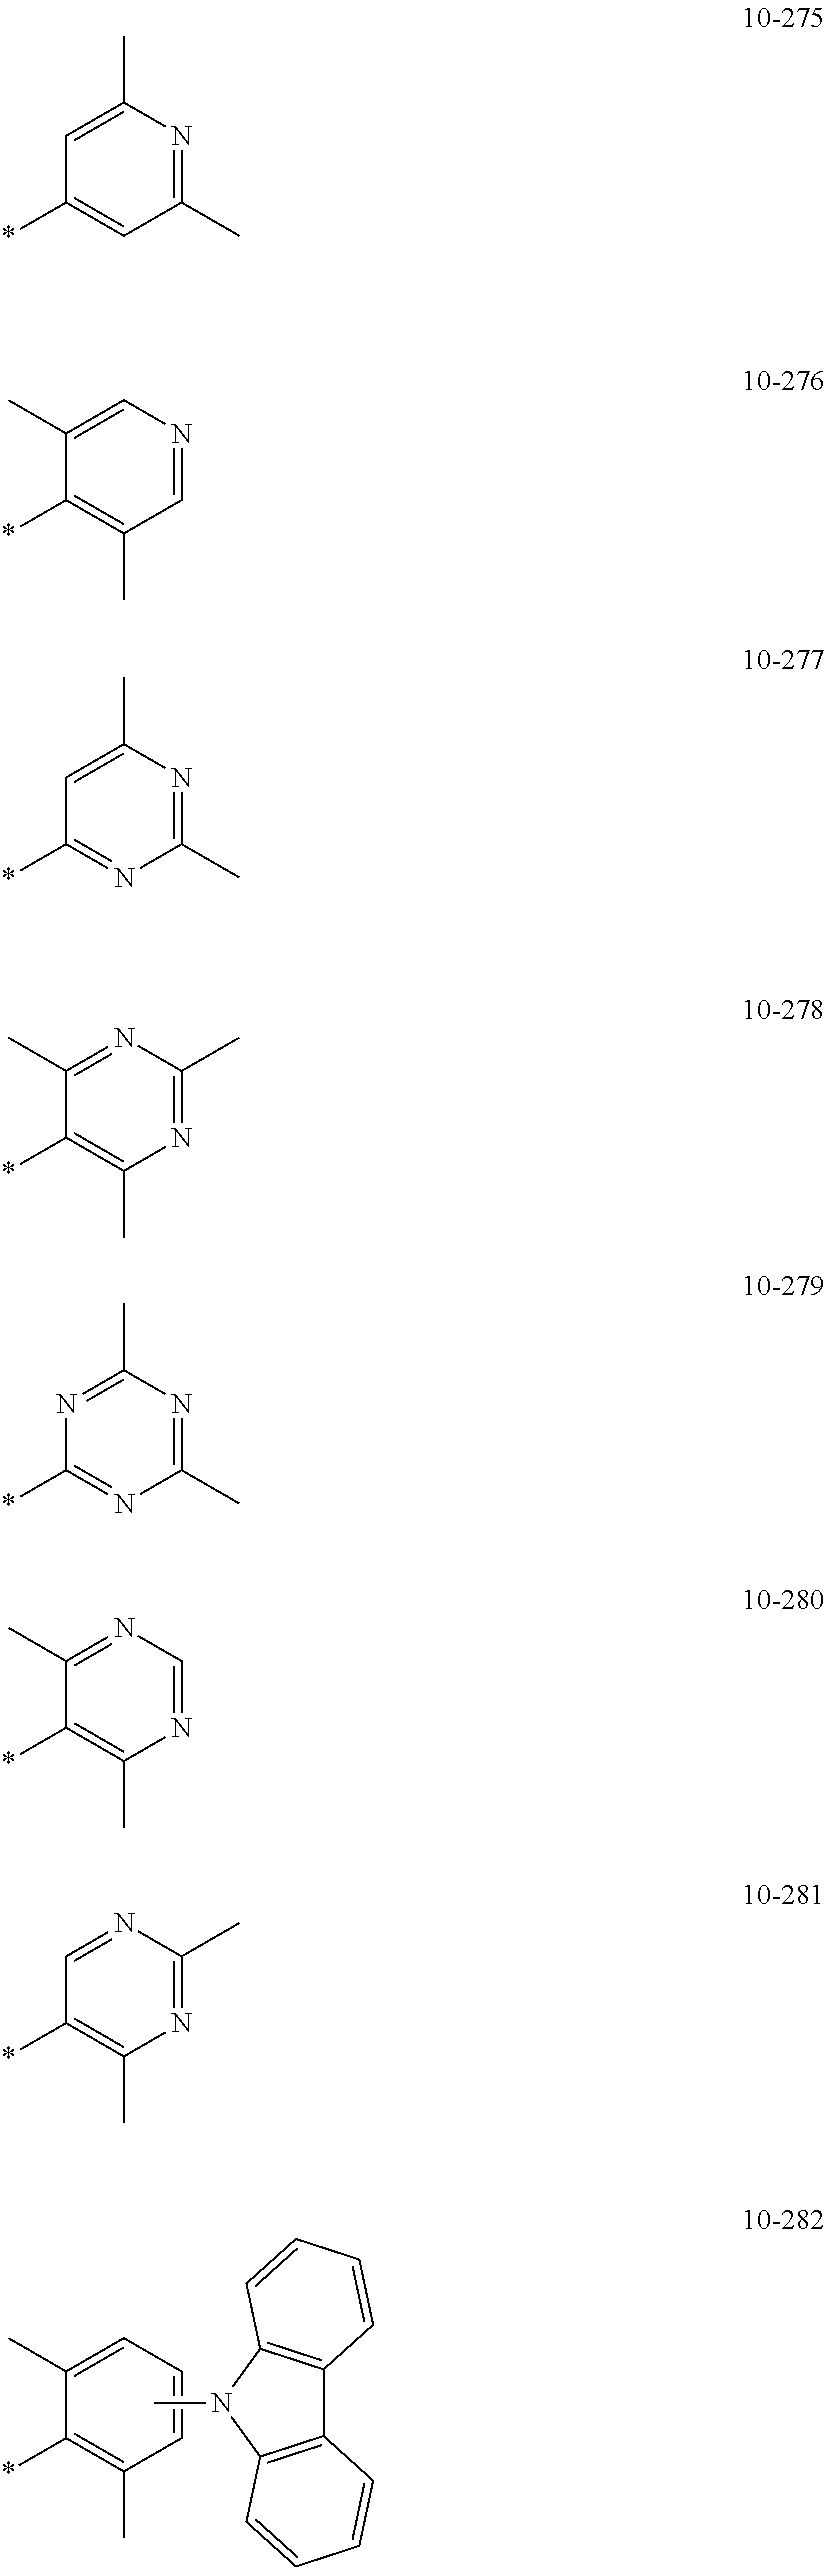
C1(*)=C(C)C=CC=C1C.CN1C2=C(C3=C1C=CC=C3)C=CC=C2.C1(*)=CC(C)=NC(C)=C1.C1(*)=C(C)C=NC=C1C.C1(*)=NC(C)=NC(C)=C1.C1(*)=C(C)N=C(C)N=C1C.C1(*)=NC(C)=NC(C)=N1.C1(*)=C(C)N=CN=C1C.C1(*)=C(C)N=C(C)N=C1
